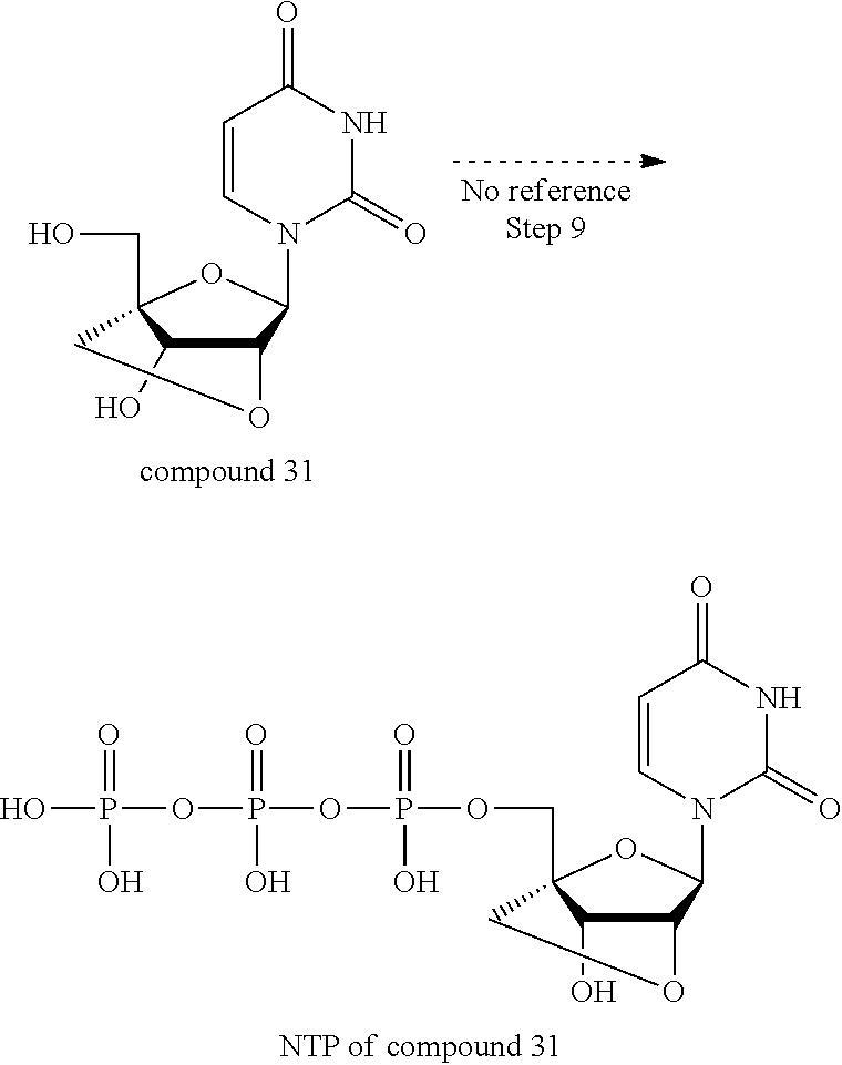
C12C(O)C(COP(OP(OP(O)(=O)O)(=O)O)(=O)O)(OC1N1C(=O)NC(=O)C=C1)CO2.C12C(O)C(CO)(OC1N1C(=O)NC(=O)C=C1)CO2
